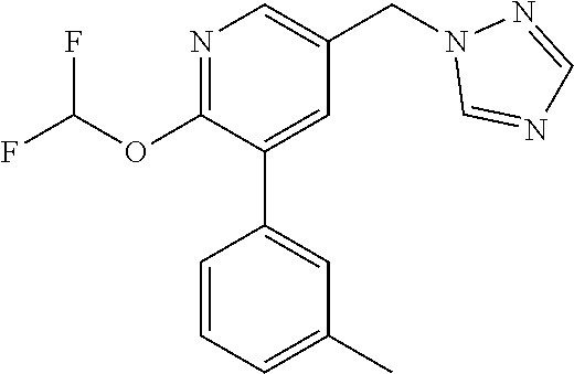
C1(OC(F)F)=NC=C(CN2C=NC=N2)C=C1C1=CC(C)=CC=C1
